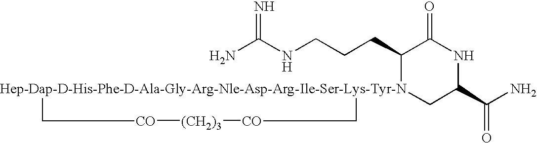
NC(NCCCC1[Hep-Dap-D-His-Phe-D-Ala-Gly-Arg-Nle-Asp-Arg-Ile-Ser-Lys-Tyr-N]2(CC(C(N)=O)NC1=O)C[CO][(CH2)3][CO]C2)=N
